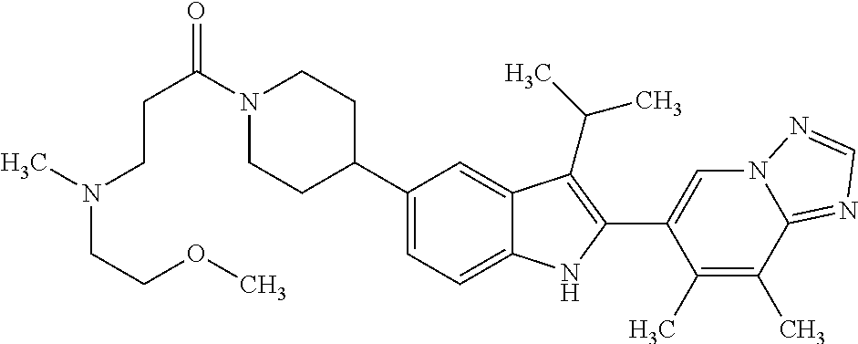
C(C(=O)N1CCC(C2=CC=C3C(=C2)C(C(C)C)=C(C2=CN4C(=NC=N4)C(C)=C2C)N3)CC1)CN(CCOC)C
